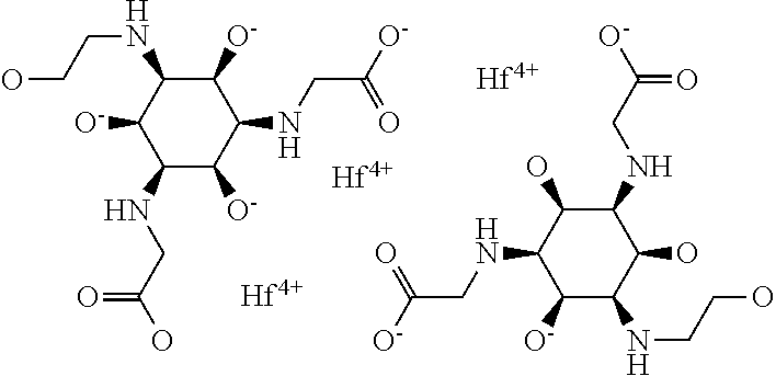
C1([O-])C(NCCO)C([O-])C(NCC(O)=O)C([O-])C1NCC([O-])=O.[Hf].[Hf].[Hf].C1(NCC([O-])=O)C(O)C(NCC([O-])=O)C([O-])C(NCCO)C1O
